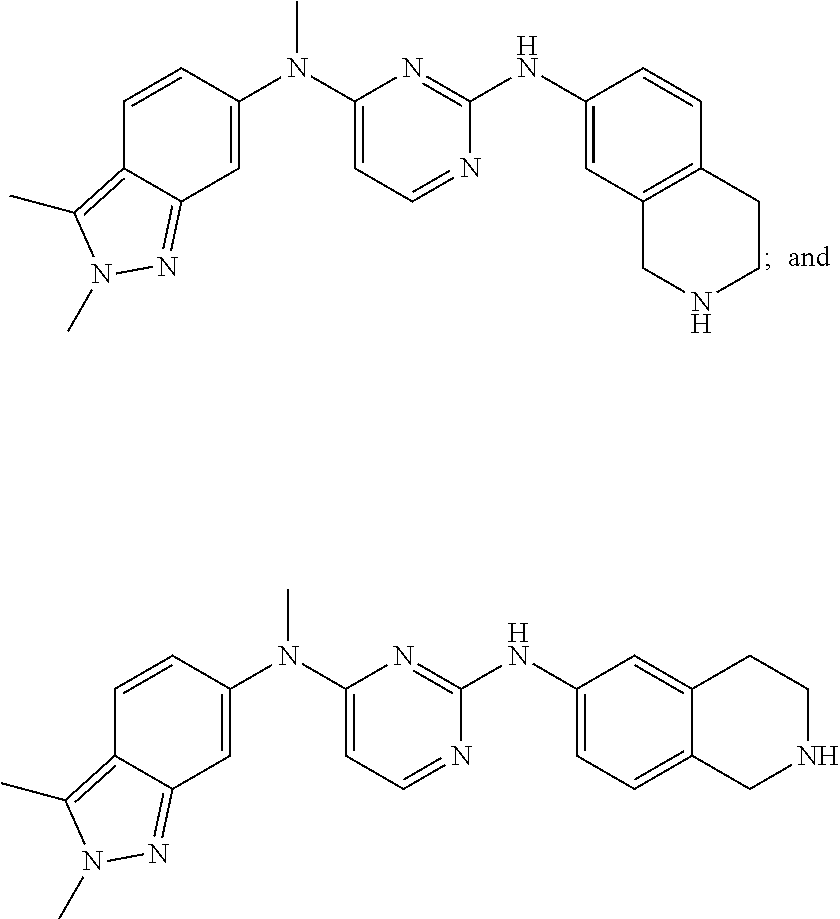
C1(N(C2=CC3=NN(C)C(C)=C3C=C2)C)=CC=NC(NC2=CC3=C(C=C2)CCNC3)=N1.C1(N(C2=CC3=NN(C)C(C)=C3C=C2)C)=CC=NC(NC2=CC=C3C(=C2)CCNC3)=N1
